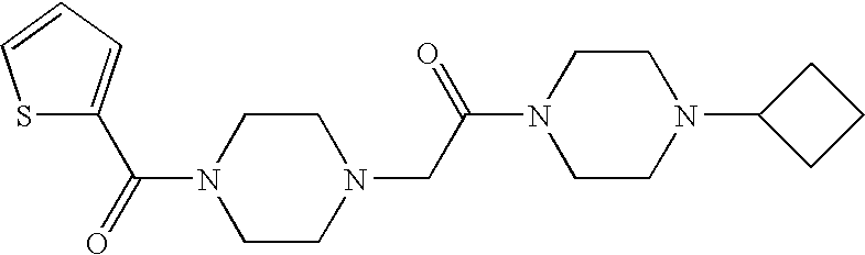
S1C(C(=O)N2CCN(CC(N3CCN(C4CCC4)CC3)=O)CC2)=CC=C1
